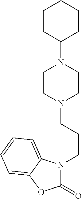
C1(=O)N(CCCN2CCN(C3CCCCC3)CC2)C2=CC=CC=C2O1
